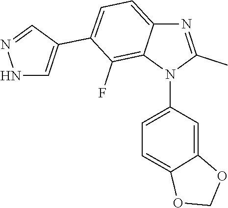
C1=C2C(=C(F)C(C3=CNN=C3)=C1)N(C1=CC=C3C(=C1)OCO3)C(C)=N2
